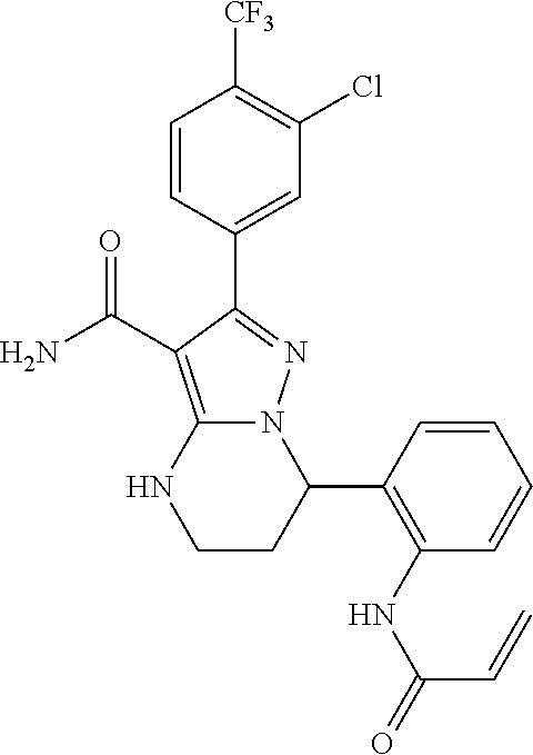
[CF3]C1=C(Cl)C=C(C2=NN3C(=C2C(=O)N)NCCC3C2=C(NC(C=C)=O)C=CC=C2)C=C1
